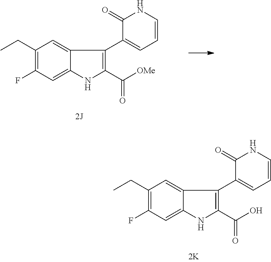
C1(CC)=C(F)C=C2C(=C1)C(C1=CC=CNC1=O)=C(C(=O)O)N2.C1(CC)=C(F)C=C2C(=C1)C(C1=CC=CNC1=O)=C(C(=O)[OMe])N2
